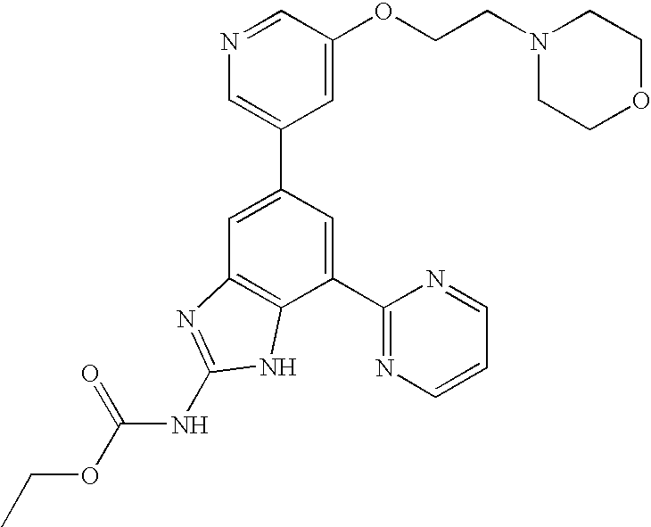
N1=CC(OCCN2CCOCC2)=CC(C2=CC3=C(C(C4=NC=CC=N4)=C2)NC(NC(OCC)=O)=N3)=C1
